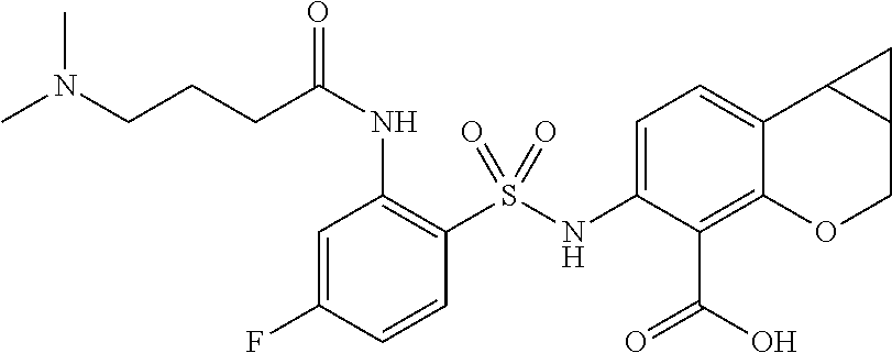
C1(NS(C2=C(NC(CCCN(C)C)=O)C=C(F)C=C2)(=O)=O)=CC=C2C(=C1C(O)=O)OCC1C2C1
